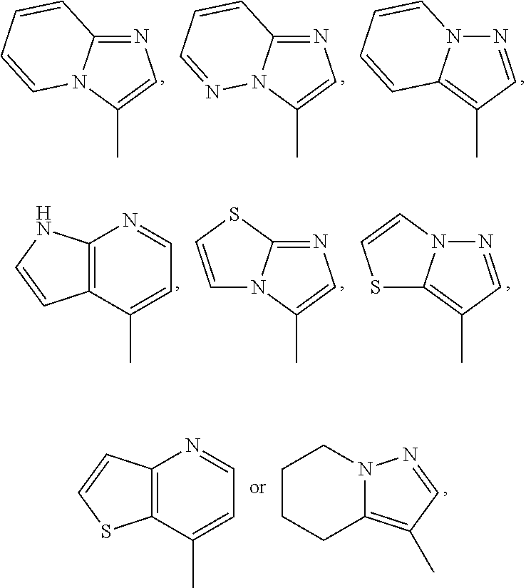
N1=C2N(C(C)=C1)C=CC=C2.N1=C2N(C(C)=C1)N=CC=C2.N1=CC(C)=C2N1C=CC=C2.C12=C(C(C)=CC=N1)C=CN2.C1(C)=CN=C2N1C=CS2.C1(C)=C2N(N=C1)C=CS2.C12=C(C(C)=CC=N1)SC=C2.C1CCC2=C(C)C=NN2C1
